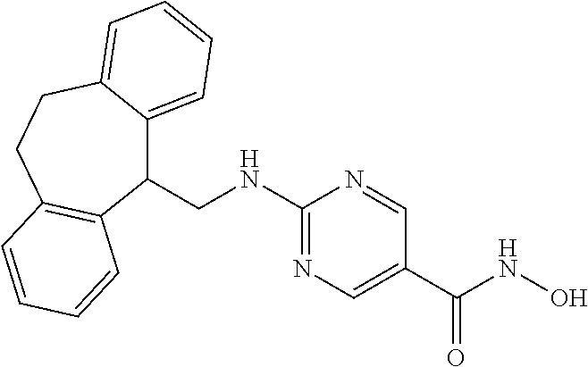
C12=CC=CC=C1CCC1=C(C2CNC2=NC=C(C(NO)=O)C=N2)C=CC=C1
